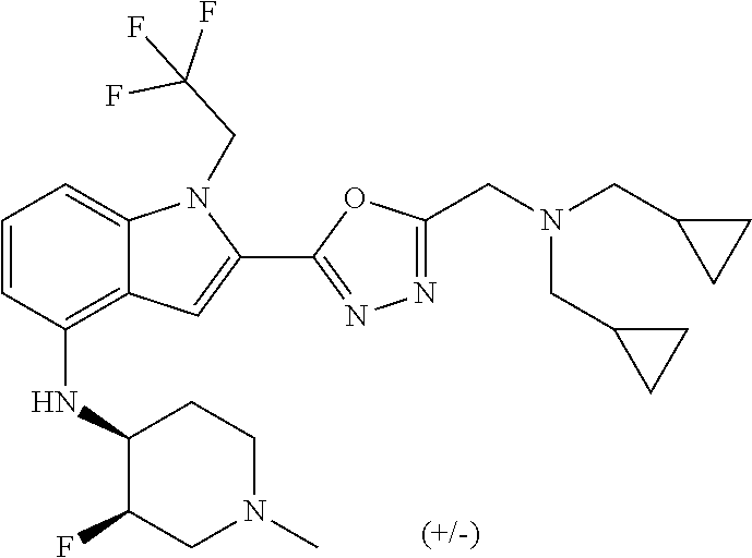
C1=CC(NC2C(F)CN(C)CC2)=C2C(=C1)N(CC(F)(F)F)C(C1=NN=C(CN(CC3CC3)CC3CC3)O1)=C2
